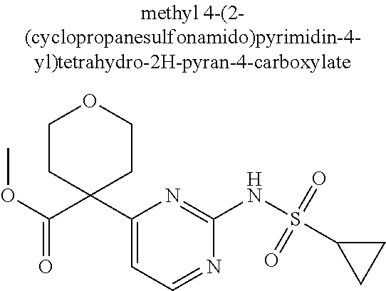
C1(C2(C(OC)=O)CCOCC2)=CC=NC(NS(C2CC2)(=O)=O)=N1
